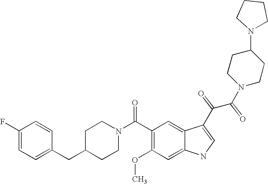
C1(F)=CC=C(CC2CCN(C(C3=C(OC)C=C4C(=C3)C(C(C(N3CCC(N5CCCC5)CC3)=O)=O)=CN4)=O)CC2)C=C1
